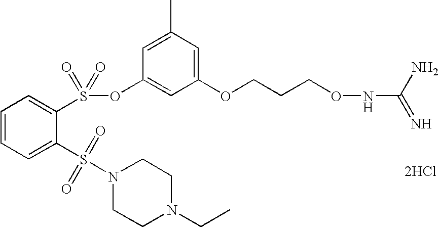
[2HCl].C1=C(S(N2CCN(CC)CC2)(=O)=O)C(S(=O)(OC2=CC(OCCCONC(=N)N)=CC(C)=C2)=O)=CC=C1
